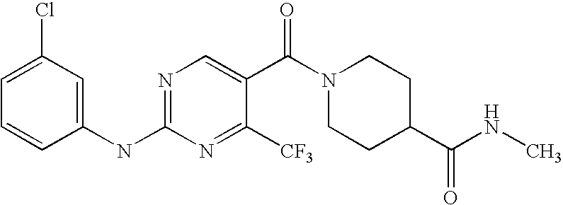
C1(NC2=NC=C(C(N3CCC(C(NC)=O)CC3)=O)C([CF3])=N2)=CC(Cl)=CC=C1
